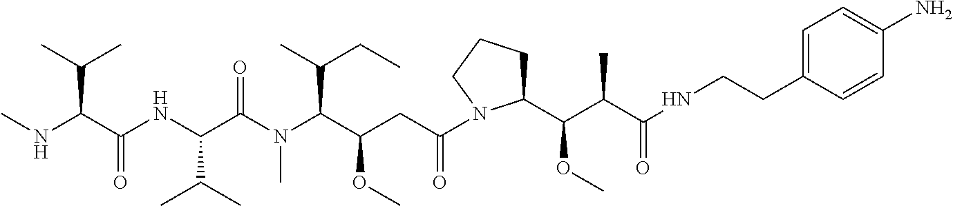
C1CCN(C(CC(C(N(C(C(NC(C(NC)C(C)C)=O)C(C)C)=O)C)C(CC)C)OC)=O)C1C(C(C(NCCC1=CC=C(N)C=C1)=O)C)OC
